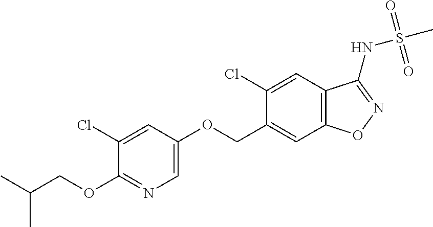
C1=C(OCC2=CC3=C(C=C2Cl)C(NS(C)(=O)=O)=NO3)C=C(Cl)C(OCC(C)C)=N1
